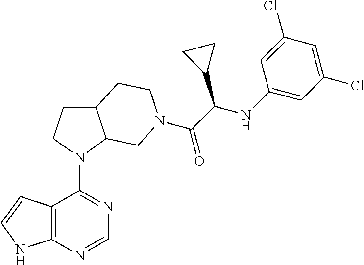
C12=C(N=CN=C1N1C3C(CC1)CCN(C(C(NC1=CC(Cl)=CC(Cl)=C1)C1CC1)=O)C3)NC=C2
